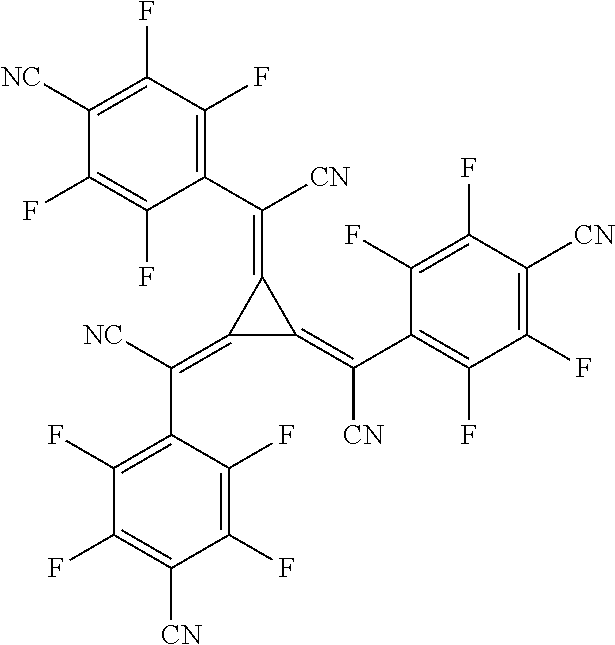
C1(F)=C(C([NC])=C2C(=C([CN])C3=C(F)C(F)=C([CN])C(F)=C3F)C2=C([CN])C2=C(F)C(F)=C([NC])C(F)=C2F)C(F)=C(F)C([CN])=C1F
